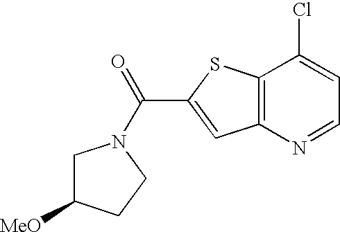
C(C1=CC2=C(S1)C(Cl)=CC=N2)(=O)N1CC([MeO])CC1
